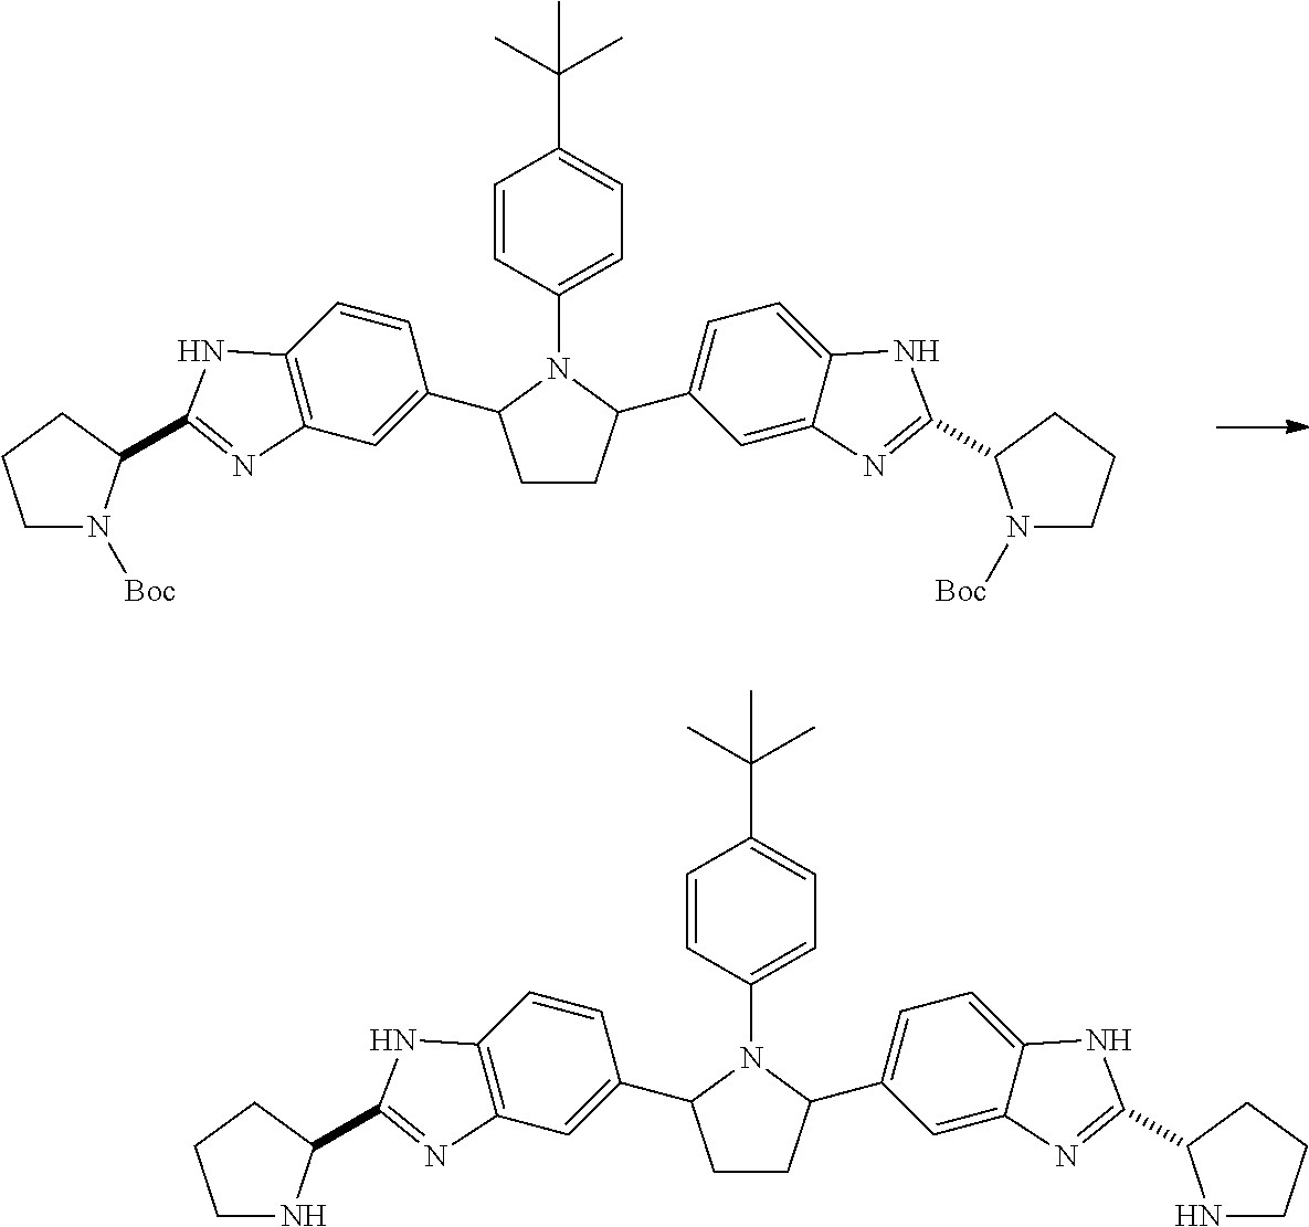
C1CC(C2=CC=C3C(=C2)N=C(C2N([Boc])CCC2)N3)N(C2=CC=C(C(C)(C)C)C=C2)C1C1=CC2=C(C=C1)NC(C1N([Boc])CCC1)=N2.C1CC(C2=CC=C3C(=C2)N=C(C2NCCC2)N3)N(C2=CC=C(C(C)(C)C)C=C2)C1C1=CC2=C(C=C1)NC(C1NCCC1)=N2
